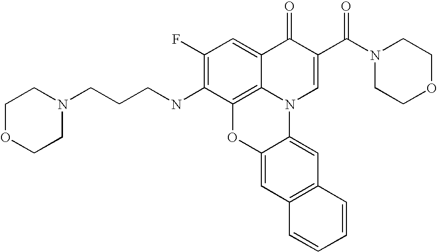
C1(F)=C(NCCCN2CCOCC2)C2=C3C(=C1)C(=O)C(C(N1CCOCC1)=O)=CN3C1=CC3=C(C=C1O2)C=CC=C3
